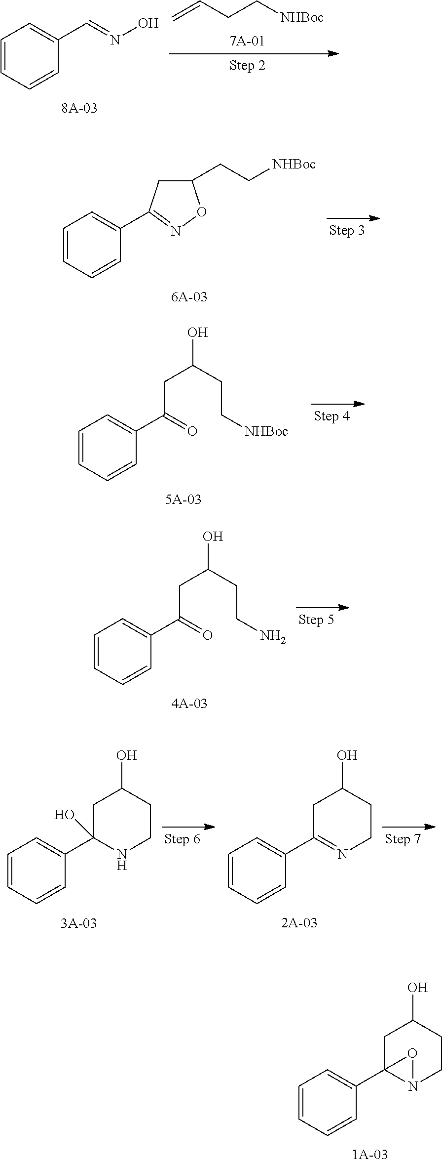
C=CCC[NHBoc].C1(C=NO)=CC=CC=C1.C1(C2=NOC(CC[NHBoc])C2)=CC=CC=C1.C1(C(CC(O)CC[NHBoc])=O)=CC=CC=C1.C1(C(CC(O)CCN)=O)=CC=CC=C1.C1(C2(O)CC(O)CCN2)=CC=CC=C1.C1(C2=NCCC(O)C2)=CC=CC=C1.C1(C23CC(O)CCN2O3)=CC=CC=C1
